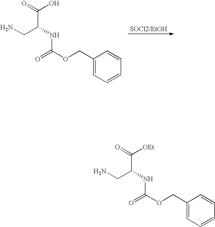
C(C(NC(OCC1=CC=CC=C1)=O)CN)(=O)O.C(C(NC(OCC1=CC=CC=C1)=O)CN)(=O)[OEt]
